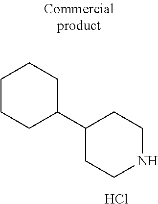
C1(C2CCCCC2)CCNCC1.Cl
